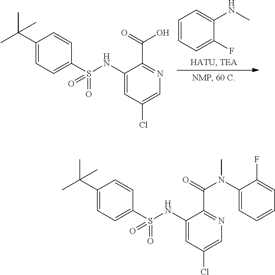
C1=CC=C(F)C(NC)=C1.C1(C(C)(C)C)=CC=C(S(NC2=CC(Cl)=CN=C2C(=O)O)(=O)=O)C=C1.C1(C(C)(C)C)=CC=C(S(NC2=CC(Cl)=CN=C2C(=O)N(C2=CC=CC=C2F)C)(=O)=O)C=C1
